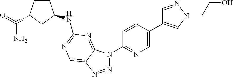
N(C1=NC=C2C(=N1)N(C1=NC=C(C3=CN(CCO)N=C3)C=C1)N=N2)C1CCC(C(=O)N)C1
